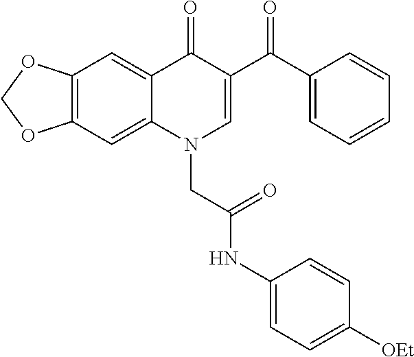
C12=C(C=C3C(=C1)C(=O)C(C(C1=CC=CC=C1)=O)=CN3CC(NC1=CC=C([OEt])C=C1)=O)OCO2
